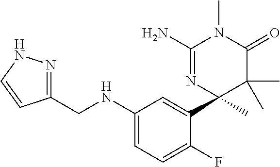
C1(CNC2=CC=C(F)C(C3(C)C(C)(C)C(=O)N(C)C(N)=N3)=C2)=NNC=C1
